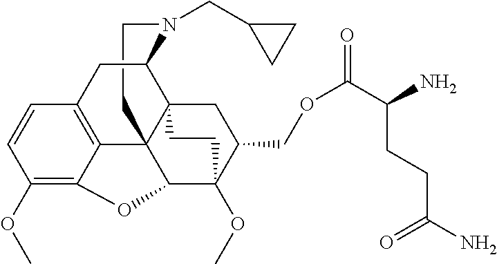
C1CN(CC2CC2)C2C34C15C1=C(C=CC(OC)=C1OC5C(OC)(C(COC(=O)C(CCC(N)=O)N)C3)CC4)C2
